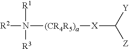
[R2]N([R1])([R3])[(CR4R5)a][X]C([Z])[Y]
